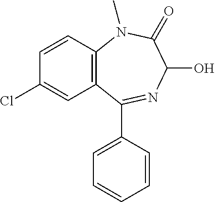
C12=C(C(C3=CC=CC=C3)=NC(O)C(=O)N1C)C=C(Cl)C=C2
